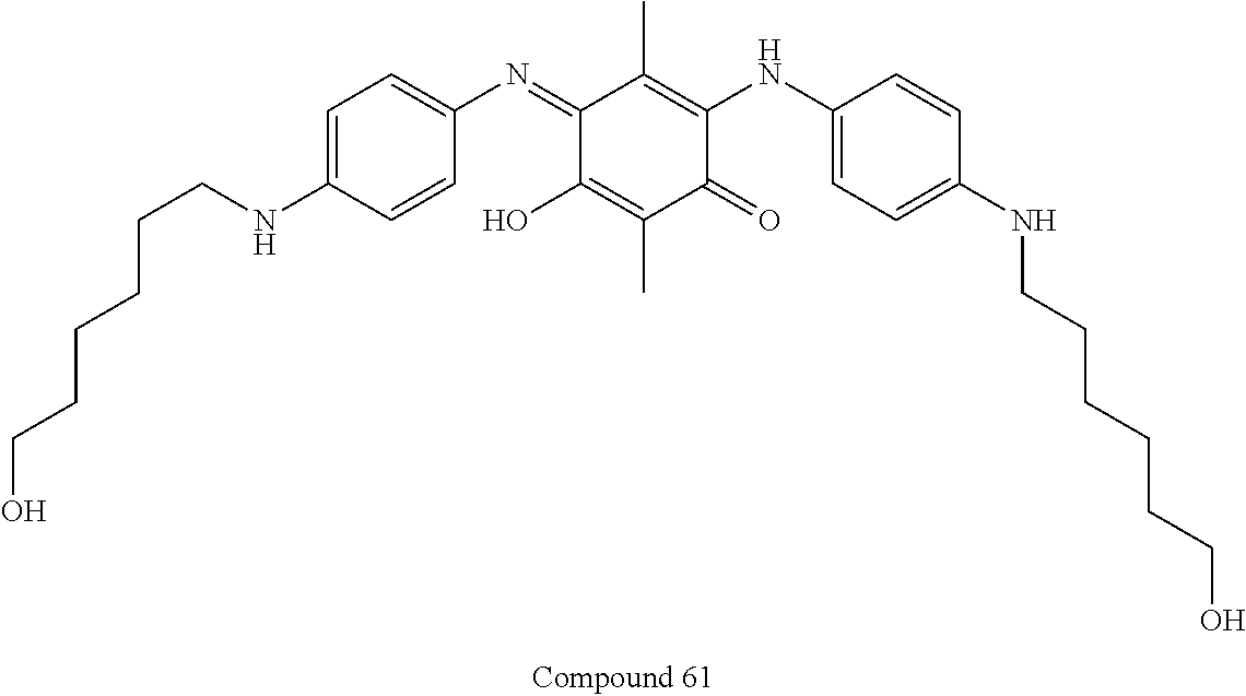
C1=C(NCCCCCCO)C=CC(N=C2C(O)=C(C)C(=O)C(NC3=CC=C(NCCCCCCO)C=C3)=C2C)=C1
